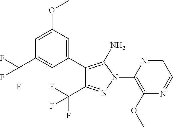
C1(C2=C(N)N(C3=C(OC)N=CC=N3)N=C2C(F)(F)F)=CC(OC)=CC(C(F)(F)F)=C1
